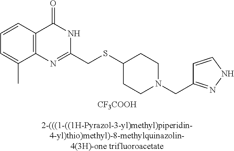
C1=C(C)C2=C(C=C1)C(=O)NC(CSC1CCN(CC3=NNC=C3)CC1)=N2.[CF3COOH].[2-(((1-((1H-Pyrazol-3-yl)methyl)piperidin-4-yl)thio)methyl)-8-methylquinazolin-4(3H)-one trifluoroacetate]
